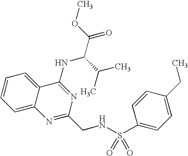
C1=CC=C2C(=C1)C(NC(C(C)C)C(=O)OC)=NC(CNS(=O)(=O)C1=CC=C(CC)C=C1)=N2
